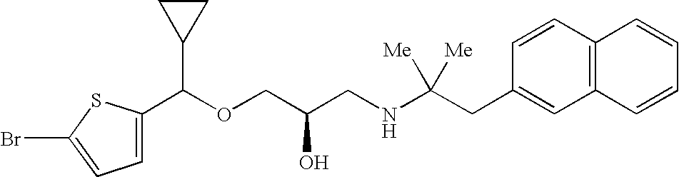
C1(C(OCC(CNC(CC2=CC3=C(C=C2)C=CC=C3)([Me])[Me])O)C2CC2)=CC=C(Br)S1
